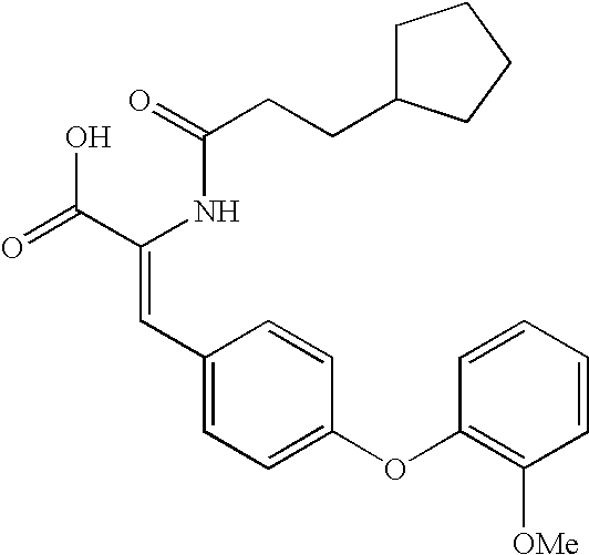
C(=O)(NC(C(=O)O)=CC1=CC=C(OC2=C([OMe])C=CC=C2)C=C1)CCC1CCCC1
